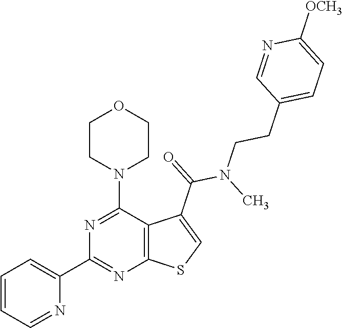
C1=CC=NC(C2=NC3=C(C(N4CCOCC4)=N2)C(C(=O)N(CCC2=CC=C([OCH3])N=C2)C)=CS3)=C1
